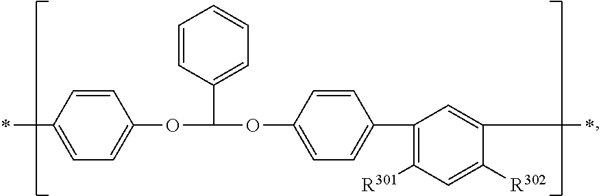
CC1=CC=C(OC(OC2=CC=C(C3=C([R301])C=C([R302])C(C)=C3)C=C2)C2=CC=CC=C2)C=C1
